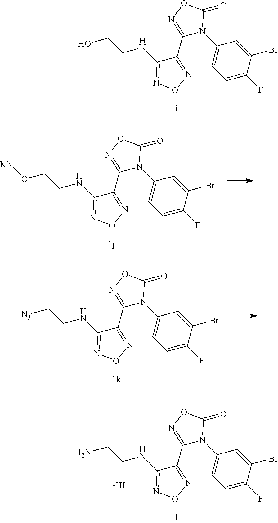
C1(C2=NOC(=O)N2C2=CC=C(F)C(Br)=C2)=NON=C1NCCO.C1(C2=NOC(=O)N2C2=CC=C(F)C(Br)=C2)=NON=C1NCCO[Ms].C1(C2=NOC(=O)N2C2=CC=C(F)C(Br)=C2)=NON=C1NCC[N3].C1(C2=NOC(=O)N2C2=CC=C(F)C(Br)=C2)=NON=C1NCCN.I
